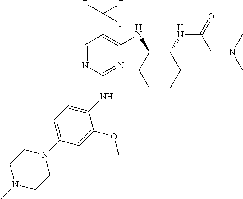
C1(NC2=CC=C(N3CCN(C)CC3)C=C2OC)=NC(NC2CCCCC2NC(=O)CN(C)C)=C(C(F)(F)F)C=N1
